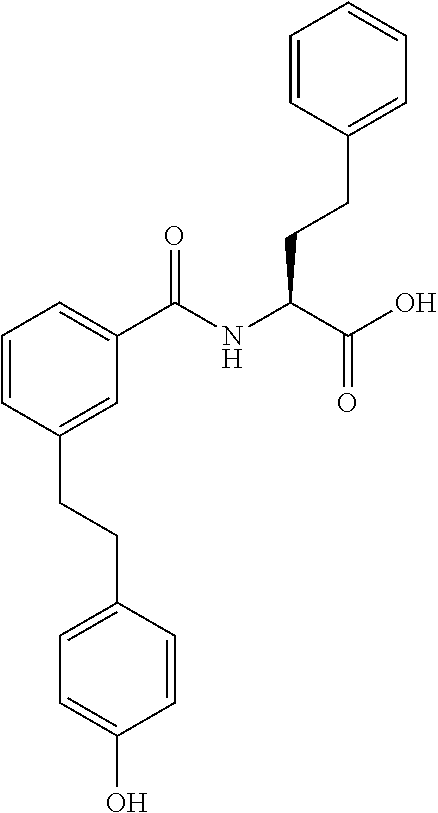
C1=CC(CCC2=CC=C(O)C=C2)=CC(C(NC(C(O)=O)CCC2=CC=CC=C2)=O)=C1
